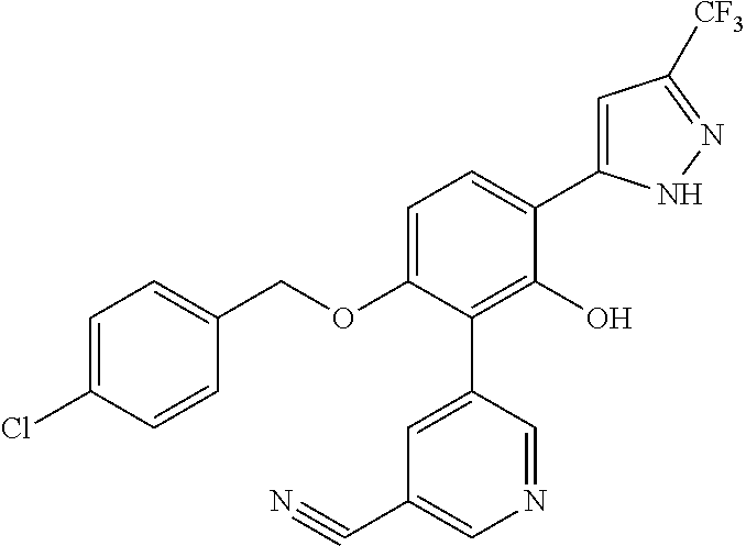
C1(OCC2=CC=C(Cl)C=C2)=CC=C(C2=CC([CF3])=NN2)C(O)=C1C1=CC(C#N)=CN=C1
